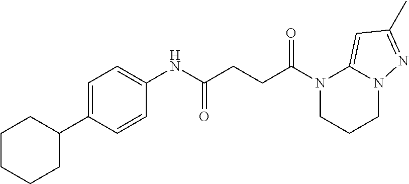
N1(C(CCC(NC2=CC=C(C3CCCCC3)C=C2)=O)=O)CCCN2C1=CC(C)=N2
